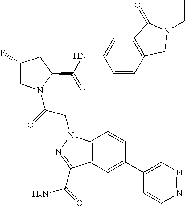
C12=C(C=C(C3=CN=NC=C3)C=C1)C(C(=O)N)=NN2CC(=O)N1CC(F)CC1C(NC1=CC2=C(C=C1)CN(CC)C2=O)=O
